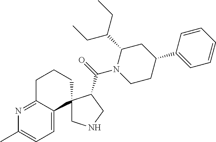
CCC(CC)C1CC(C2=CC=CC=C2)CCN1C(=O)C1CNCC12C1=CC=C(C)N=C1CCC2
